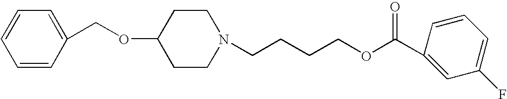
O(C1CCN(CCCCOC(C2=CC(F)=CC=C2)=O)CC1)CC1=CC=CC=C1
